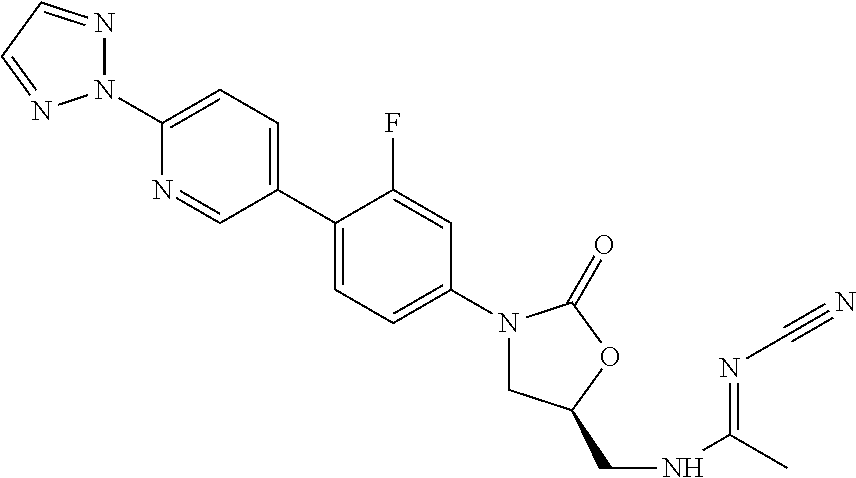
N1(C2=CC=C(C3=CC=C(N4CC(CNC(C)=NC#N)OC4=O)C=C3F)C=N2)N=CC=N1
